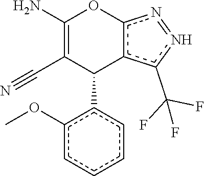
c1ccc(C2C(C#N)=C(N)Oc3c2c(C(F)(F)F)n=n3)c(OC)c1
